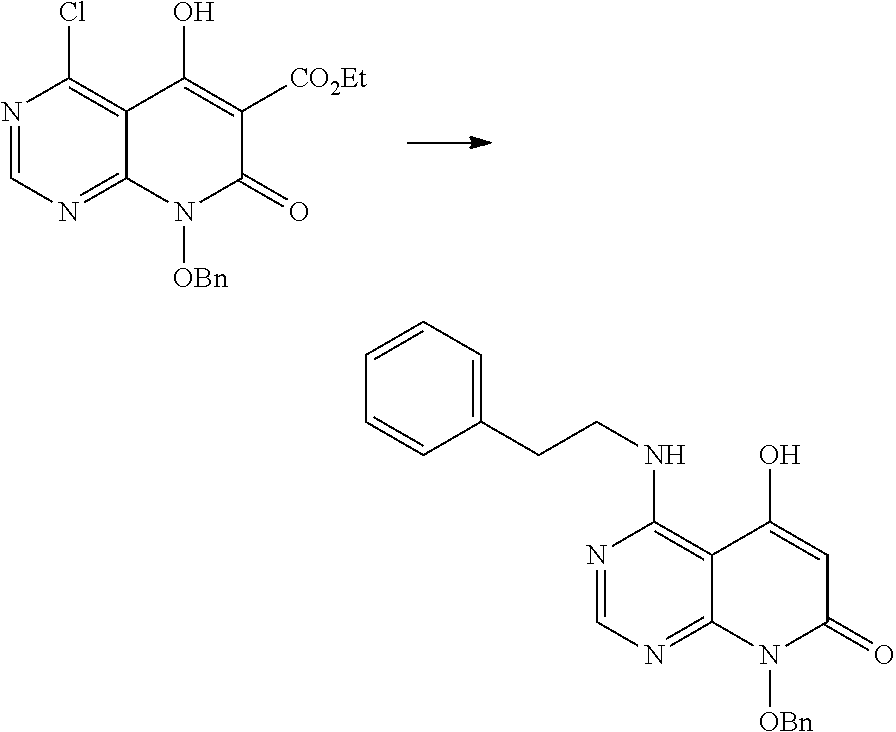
N1=CN=C2C(=C1Cl)C(O)=C([CO2Et])C(=O)N2[OBn].N1=CN=C2C(=C1NCCC1=CC=CC=C1)C(O)=CC(=O)N2[OBn]
